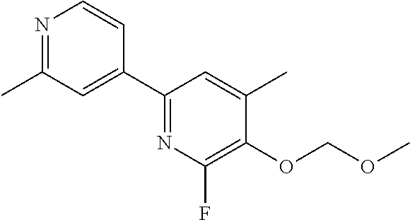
C1(C2=CC(C)=NC=C2)=NC(F)=C(OCOC)C(C)=C1
